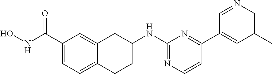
C1(C(NO)=O)=CC=C2C(=C1)CC(NC1=NC=CC(C3=CC(C)=CN=C3)=N1)CC2
